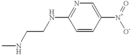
CNCCNC1=NC=C([N+](=O)[O-])C=C1
